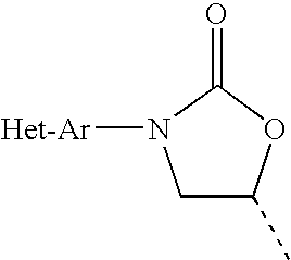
C1C(C)OC(=O)N1[Het-Ar]
